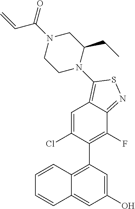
C12=C(C3=C(F)C4=NSC(N5C(CC)CN(C(=O)C=C)CC5)=C4C=C3Cl)C=C(O)C=C1C=CC=C2
